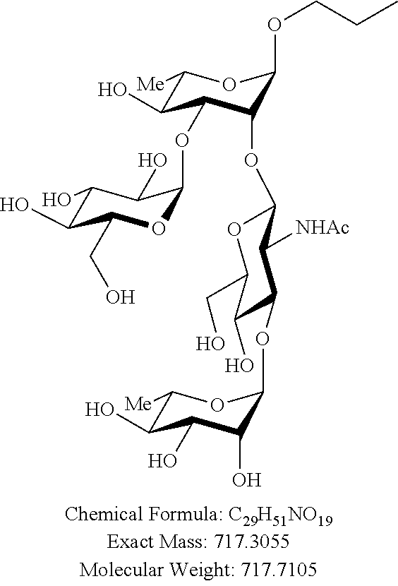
C1(O)C(OC2OC(CO)C(O)C(O)C2O)C(OC2C([NHAc])C(OC3OC([Me])C(O)C(O)C3O)C(O)C(CO)O2)C(OCCC)OC1[Me]
